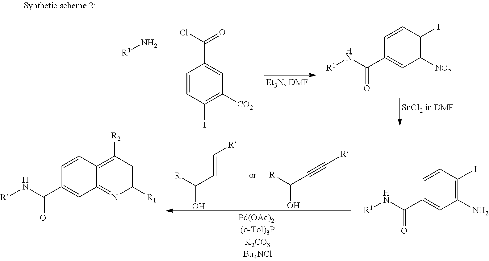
C(C=C[R])(O)[R].OC([R])C#C[R].C1=CC(C(N[R1])=O)=CC(N)=C1I.C1([R2])=C2C(=NC([R1])=C1)C=C(C(N[R])=O)C=C2.[R1]N.C1=CC(I)=C([CO2])C=C1C(Cl)=O.[R1]NC(C1=CC([NO2])=C(I)C=C1)=O
